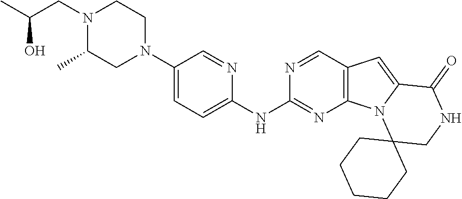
CC(CN1C(C)CN(C2=CC=C(NC3=NC4=C(C=N3)C=C3N4C4(CNC3=O)CCCCC4)N=C2)CC1)O
